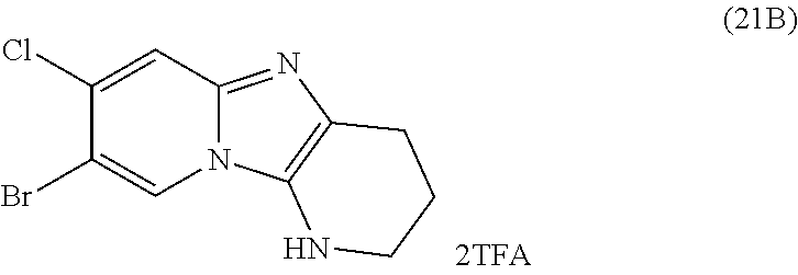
C1(Cl)=CC2=NC3=C(N2C=C1Br)NCCC3
